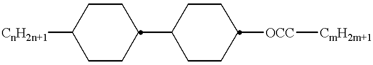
[CnH2n+1]C1CCC(C2CCC([OCC][CmH2m+1])CC2)CC1
